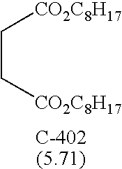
C(C[CO2C8H17])[CO2C8H17]
